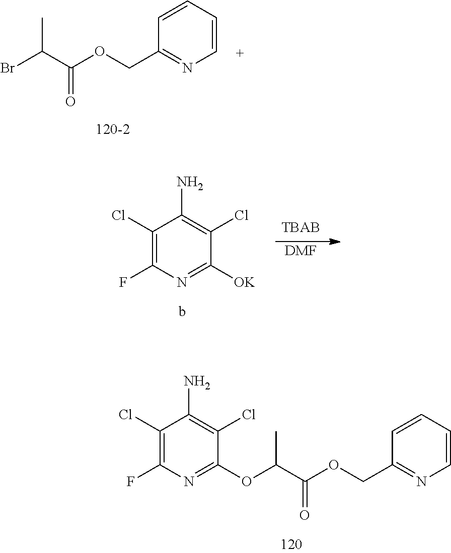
C1(COC(C(Br)C)=O)=NC=CC=C1.C1=CC=CN=C1COC(C(OC1=NC(F)=C(Cl)C(N)=C1Cl)C)=O.[DMF].C1(Cl)=C(F)N=C([OK])C(Cl)=C1N
